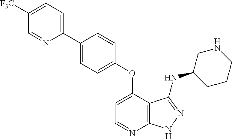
C1=NC(C2=CC=C(OC3=CC=NC4=C3C(NC3CCCNC3)=NN4)C=C2)=CC=C1[F3C]
